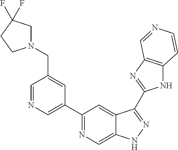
C1=NC=C(C2=NC=C3C(=C2)C(C2=NC4=C(N2)C=CN=C4)=NN3)C=C1CN1CC(F)(F)CC1
